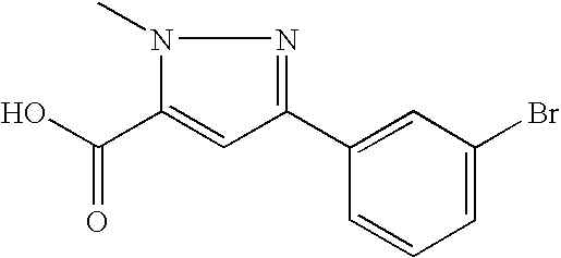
C1=C(C2=NN(C)C(C(O)=O)=C2)C=CC=C1Br
